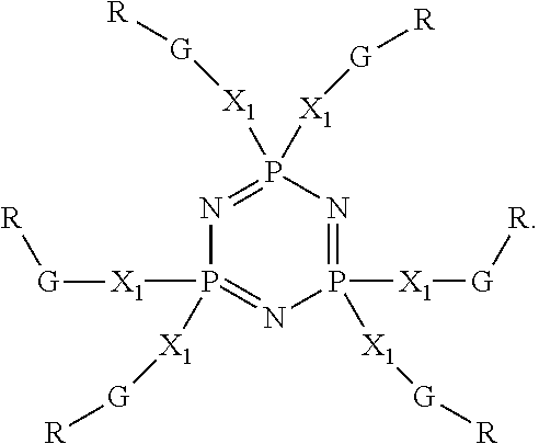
N1=P([X1][G][R])([X1][G][R])N=P([X1][G][R])([X1][G][R])N=P1([X1][G][R])[X1][G][R]
